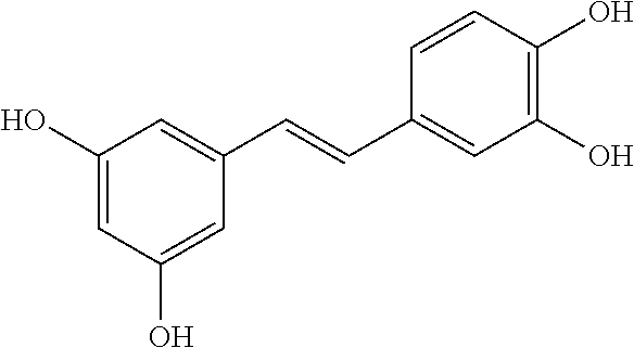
C1(O)=CC(O)=CC(C=CC2=CC(O)=C(O)C=C2)=C1
